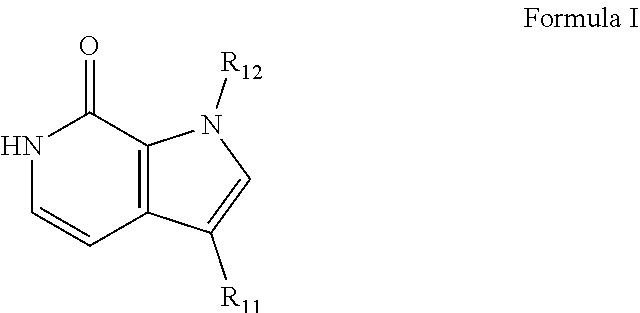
C1([R11])=CN([R12])C2=C1C=CNC2=O
